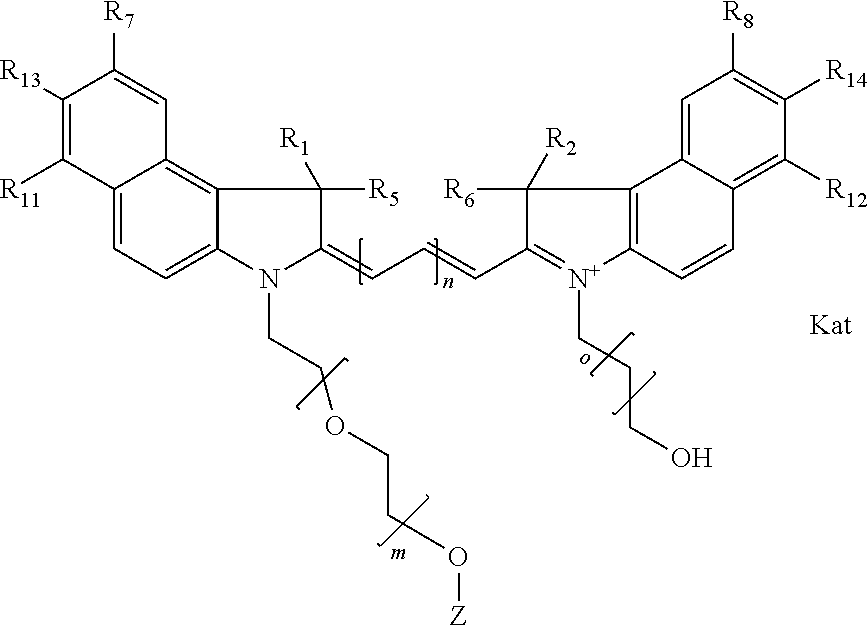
C12=CC=C3C(=C1C=C([R7])C([R13])=C2[R11])C([R5])([R1])C(=CC=CC1=[N+](CCCO)C2=C(C4=CC([R8])=C([R14])C([R12])=C4C=C2)C1([R6])[R2])N3CCOCCO[Z]
